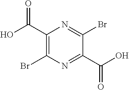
C1(C(O)=O)=C(Br)N=C(C(O)=O)C(Br)=N1
